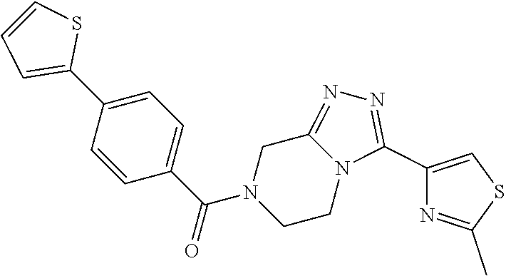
C1=C(C2=CC=CS2)C=CC(C(N2CCN3C(=NN=C3C3=CSC(C)=N3)C2)=O)=C1
